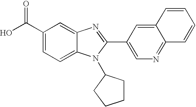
C1(C(O)=O)=CC=C2C(=C1)N=C(C1=CN=C3C(=C1)C=CC=C3)N2C1CCCC1
